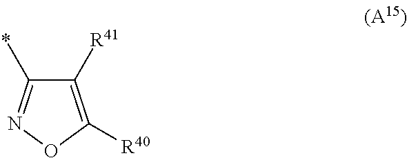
C1([R41])=C([R40])ON=C1*
